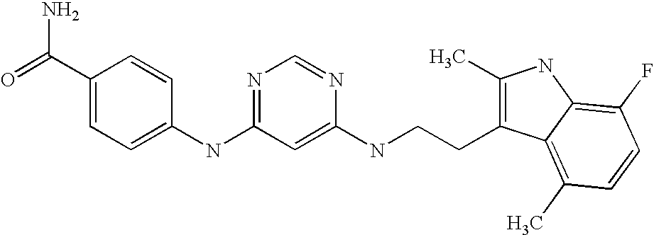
C1(NC2=NC=NC(NCCC3=C(C)NC4=C(F)C=CC(C)=C34)=C2)=CC=C(C(=O)N)C=C1
